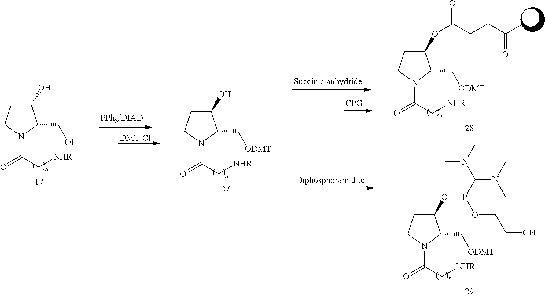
[NHR]CC(=O)N1C(CO)C(O)CC1.[DMT-Cl].[NHR]CC(=O)N1C(C[ODMT])C(O)CC1.[NHR]CC(=O)N1CCC(OP(C(N(C)C)N(C)C)OCC[CN])C1C[ODMT].[NHR]CC(=O)N1C(C[ODMT])C(OC(CCC(C)=O)=O)CC1
